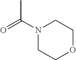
CC(=O)N1CCOCC1
